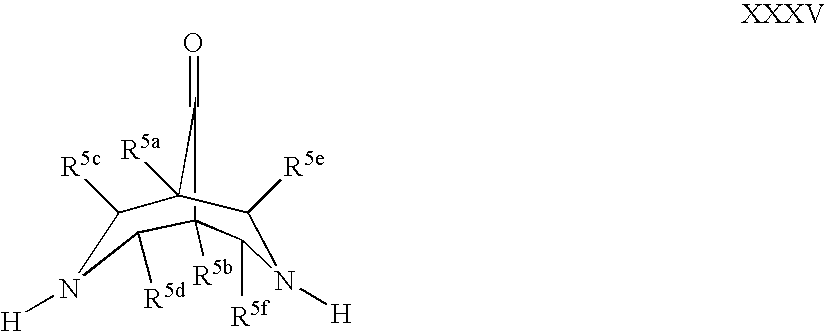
[H]N1C([R5c])C2([R5a])C([R5e])N([H])C([R5f])C([R5b])(C1[R5d])C2=O
